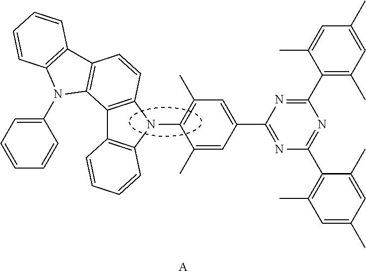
C1(C2=NC(C3=CC(C)=C(N4C5=C(C6=C4C=CC=C6)C4=C(C=C5)C5=C(N4C4=CC=CC=C4)C=CC=C5)C(C)=C3)=NC(C3=C(C)C=C(C)C=C3C)=N2)=C(C)C=C(C)C=C1C.[A]
